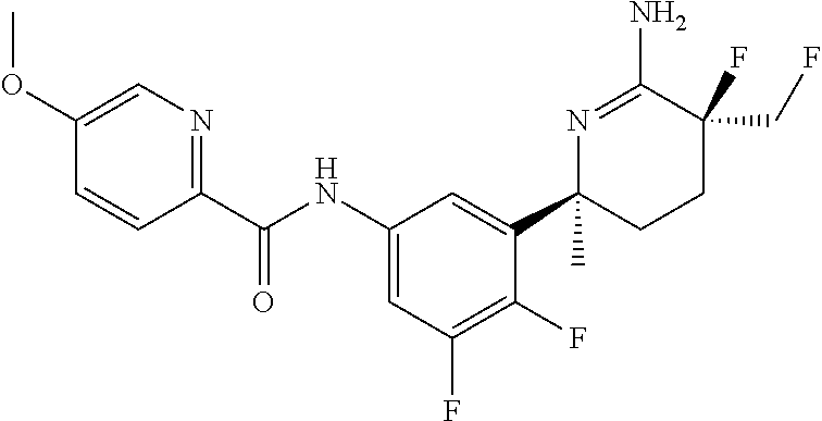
C(NC1=CC(F)=C(F)C(C2(C)CCC(CF)(F)C(N)=N2)=C1)(=O)C1=NC=C(OC)C=C1
